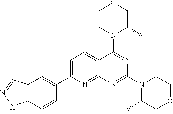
C1=C(C2=CC3=C(C=C2)NN=C3)N=C2C(=C1)C(N1C(C)COCC1)=NC(N1C(C)COCC1)=N2
